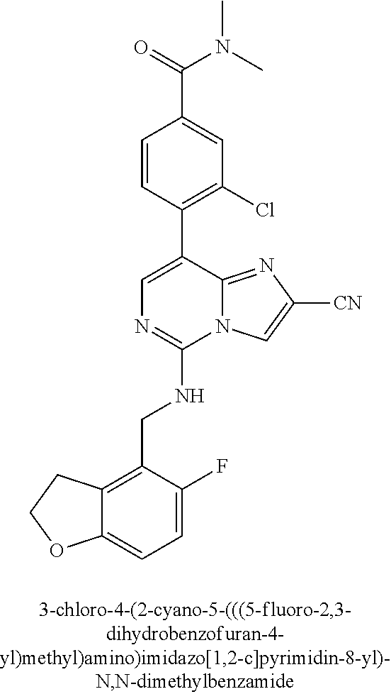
C12=CC=C(F)C(CNC3=NC=C(C4=C(Cl)C=C(C(N(C)C)=O)C=C4)C4=NC([CN])=CN34)=C1CCO2
